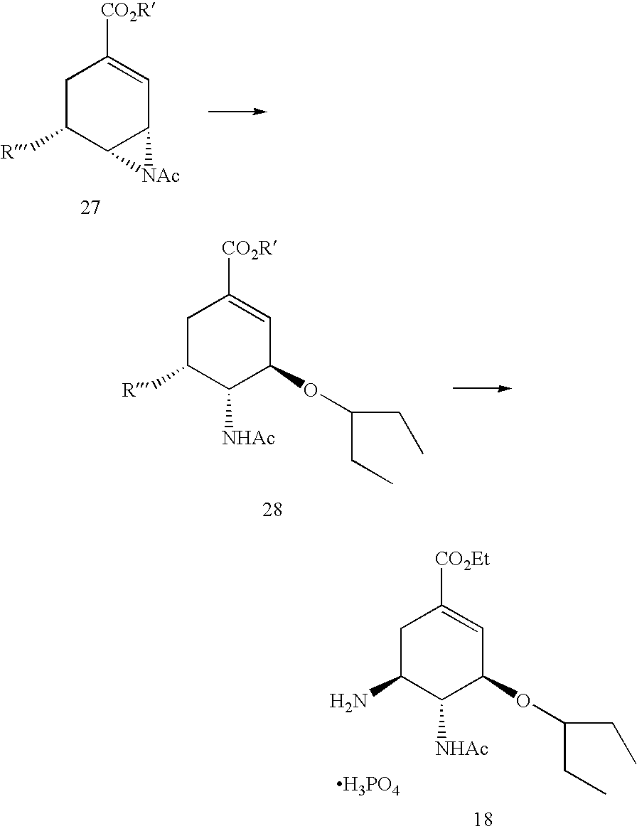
C1C([R])C2C(C=C1[CO2R])[NAc]2.C1C([R])C([NHAc])C(OC(CC)CC)C=C1[CO2R].C1C(N)C([NHAc])C(OC(CC)CC)C=C1[CO2Et].[H3PO4]
